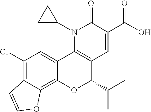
N1(C2CC2)C2=C(C=C(C(O)=O)C1=O)C(C(C)C)OC1=C3C(=C(Cl)C=C21)C=CO3
